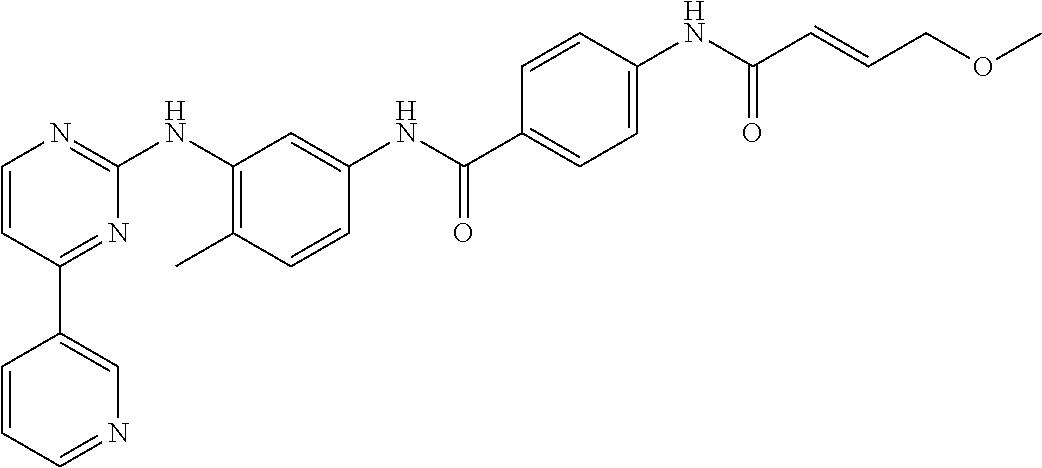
C1(C2=CN=CC=C2)=NC(NC2=C(C)C=CC(NC(C3=CC=C(NC(C=CCOC)=O)C=C3)=O)=C2)=NC=C1
